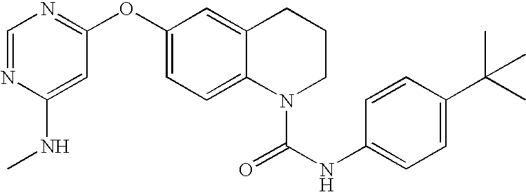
C1=NC(NC)=CC(OC2=CC=C3C(=C2)CCCN3C(NC2=CC=C(C(C)(C)C)C=C2)=O)=N1
